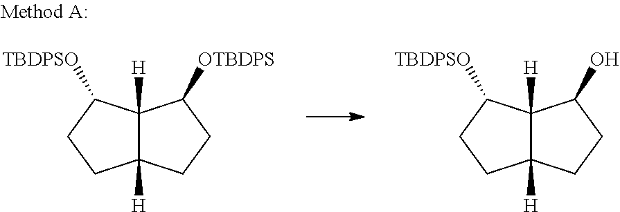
C12([H])C([H])(C([TBDPSO])CC1)C([OTBDPS])CC2.C12([H])C([H])(C([TBDPSO])CC1)C(O)CC2
